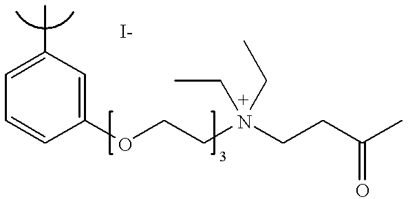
C1=C(C)C=C(OCCN(CCC(=O)C)(CC)CC)C=C1
